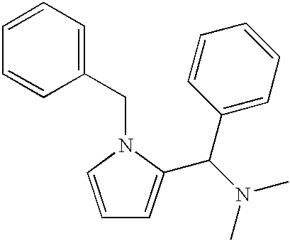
C1=CN(CC2=CC=CC=C2)C(C(N(C)C)C2=CC=CC=C2)=C1
